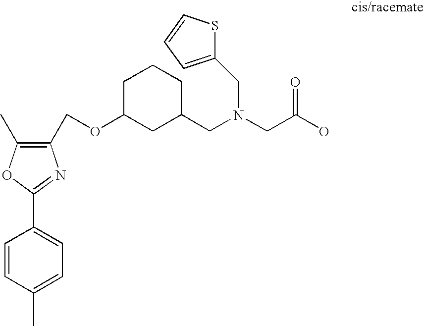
C1(COC2CC(CN(CC(O)=O)CC3=CC=CS3)CCC2)=C(C)OC(C2=CC=C(C)C=C2)=N1
